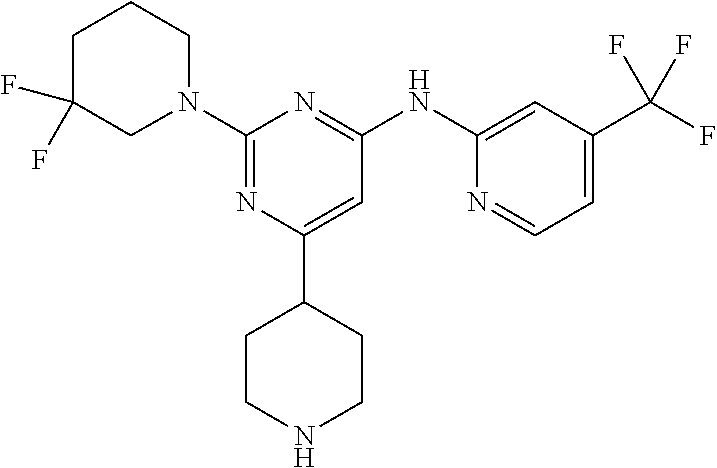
C1(NC2=NC(N3CCCC(F)(F)C3)=NC(C3CCNCC3)=C2)=CC(C(F)(F)F)=CC=N1
